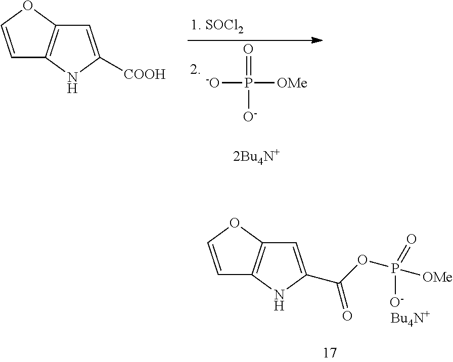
C1=COC2=C1NC([COOH])=C2.P([OMe])([-O])(=O)[O-].C1=COC2=C1NC(C(OP([OMe])(=O)[O-])=O)=C2.[Bu4N+]
